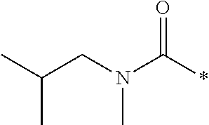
C(CN(C(*)=O)C)(C)C
